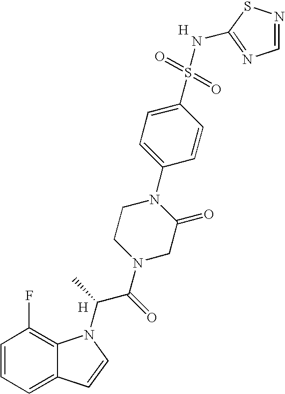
C1=CC=C2C(=C1F)N(C(C(N1CC(=O)N(C3=CC=C(S(=O)(=O)NC4=NC=NS4)C=C3)CC1)=O)C)C=C2.[H].[H]
